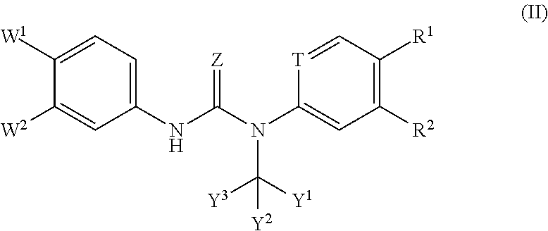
C1(NC(N(C2=CC([R2])=C([R1])C=[T]2)C([Y3])([Y1])[Y2])=[Z])=CC=C([W1])C([W2])=C1
